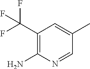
C1(C(F)(F)F)=C(N)N=CC(C)=C1
